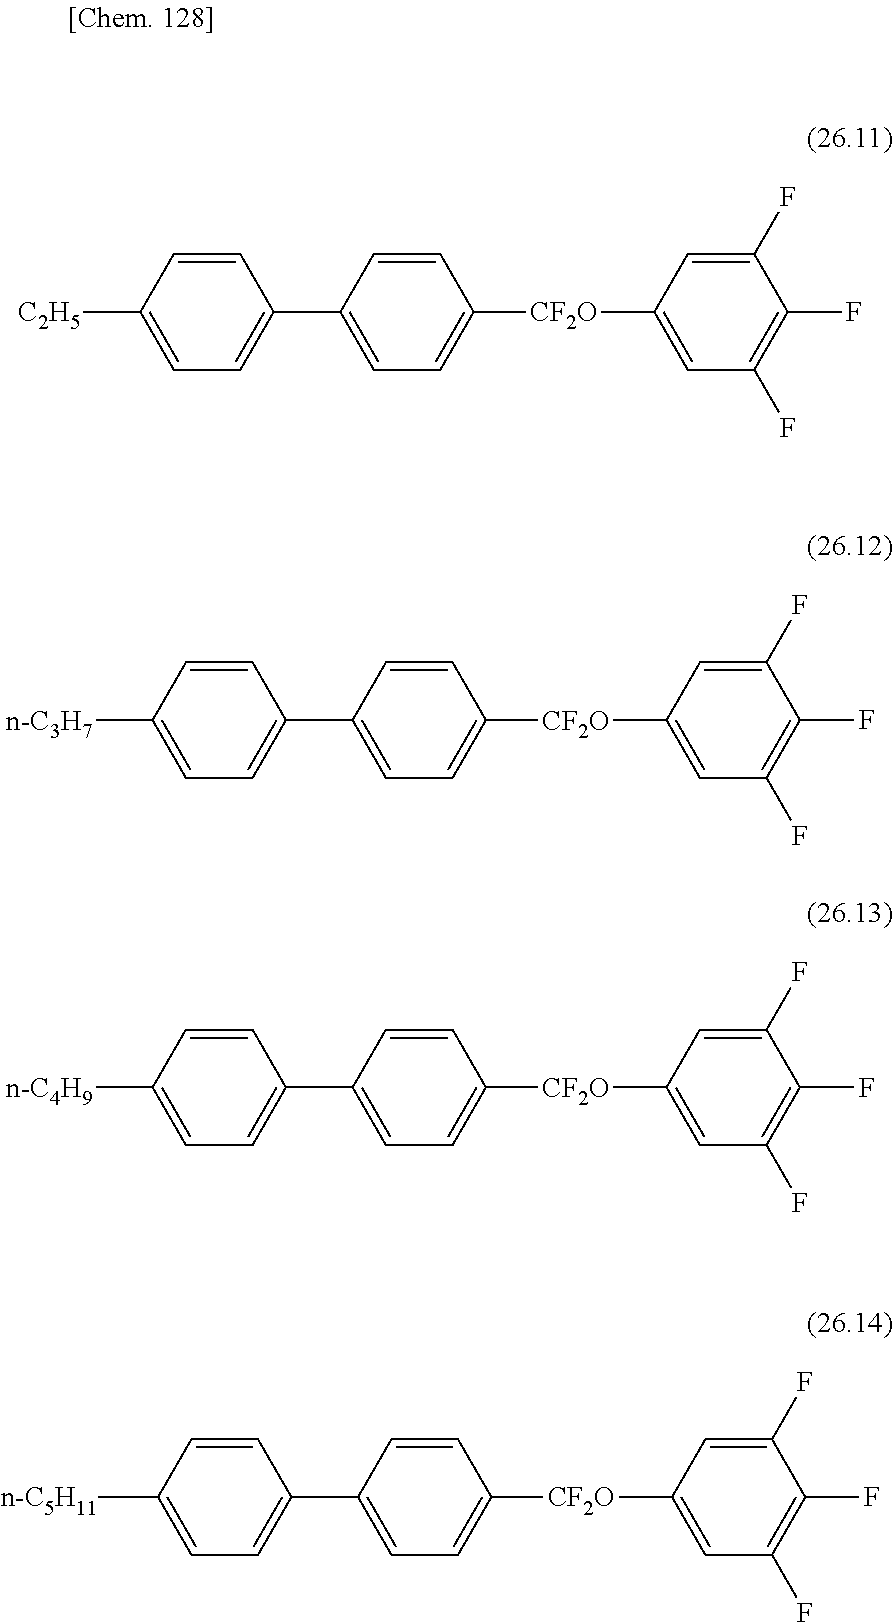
[C2H5]C1=CC=C(C2=CC=C([CF2O]C3=CC(F)=C(F)C(F)=C3)C=C2)C=C1.[n-C4H9]C1=CC=C(C2=CC=C([CF2O]C3=CC(F)=C(F)C(F)=C3)C=C2)C=C1.[n-C5H11]C1=CC=C(C2=CC=C([CF2O]C3=CC(F)=C(F)C(F)=C3)C=C2)C=C1.[n-C3H7]C1=CC=C(C2=CC=C([CF2O]C3=CC(F)=C(F)C(F)=C3)C=C2)C=C1
